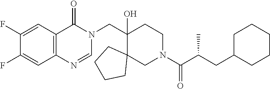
C1(CN2C(=O)C3=C(N=C2)C=C(F)C(F)=C3)(O)C2(CN(C(C(CC3CCCCC3)C)=O)CC1)CCCC2
